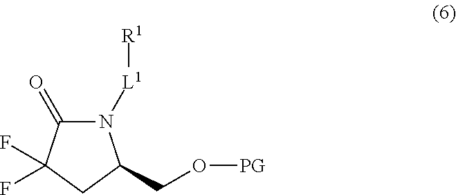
N1([L1][R1])C(=O)C(F)(F)CC1CO[PG]
